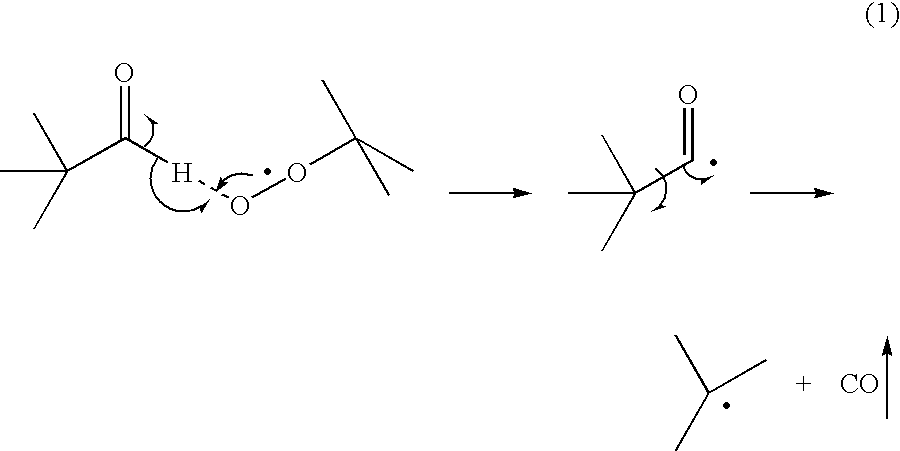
CC(C)(C)C([H]OOC(C)(C)C)=O.CC(C)(C)C=O.CC(C)C.[CO]
